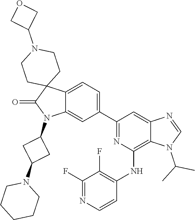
C12(C(=O)N(C3CC(N4CCCCC4)C3)C3=CC(C4=NC(NC5=C(F)C(F)=NC=C5)=C5C(=C4)N=CN5C(C)C)=CC=C13)CCN(C1COC1)CC2
